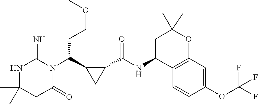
C1(C)(C)NC(=N)N(C(C2CC2C(NC2C3=C(OC(C)(C)C2)C=C(OC(F)(F)F)C=C3)=O)CCOC)C(=O)C1
